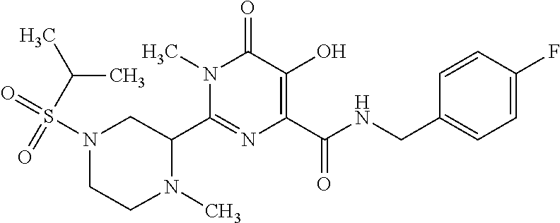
C1(C2N(C)CCN(S(=O)(C(C)C)=O)C2)=NC(C(NCC2=CC=C(F)C=C2)=O)=C(O)C(=O)N1C
